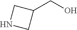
N1CC(CO)C1
